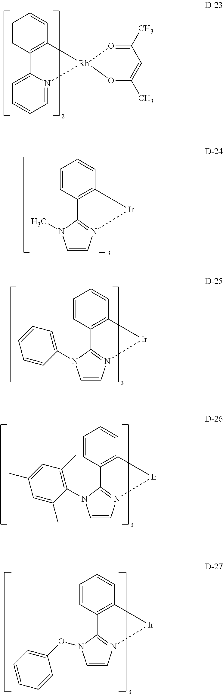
C1=CC2=C(C=C1)[Rh]1(N3=CC=CC=C23)OC(C)=CC(C)=O1.C1=CC2=C(C=C1)[Ir]N1=C2N(C2=CC=CC=C2)C=C1.C1=CC2=C(C=C1)[Ir]N1=C2N(C2=C(C)C=C(C)C=C2C)C=C1.C1=CC2=C(C=C1)[Ir]N1=C2N(OC2=CC=CC=C2)C=C1.C1=CC2=C(C=C1)[Ir]N1=C2N(C)C=C1
